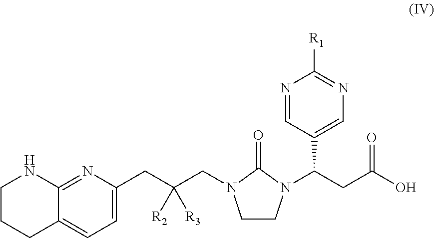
C1CCC2=CC=C(CC(CN3CCN(C(CC(O)=O)C4=CN=C([R1])N=C4)C3=O)([R2])[R3])N=C2N1
